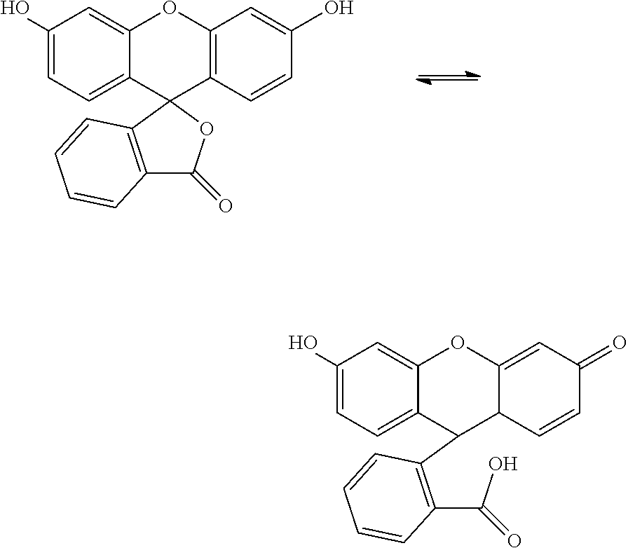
C1(O)=CC=C2C(=C1)OC1=C(C=CC(O)=C1)C21OC(=O)C2=C1C=CC=C2.C1(O)=CC=C2C(=C1)OC1=CC(=O)C=CC1C2C1=C(C(O)=O)C=CC=C1
